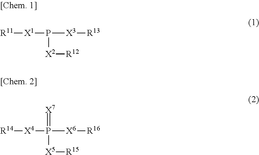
[R11][X1]P([X2][R12])[X3][R13].[R14][X4]P([X5][R15])([X6][R16])=[X7]
